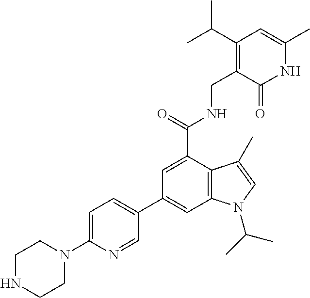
C1=C(C(NCC2=C(C(C)C)C=C(C)NC2=O)=O)C2=C(C=C1C1=CC=C(N3CCNCC3)N=C1)N(C(C)C)C=C2C
